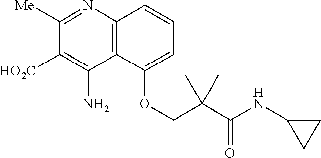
N1=C([Me])C([HO2C])=C(N)C2=C1C=CC=C2OCC(C(NC1CC1)=O)(C)C
